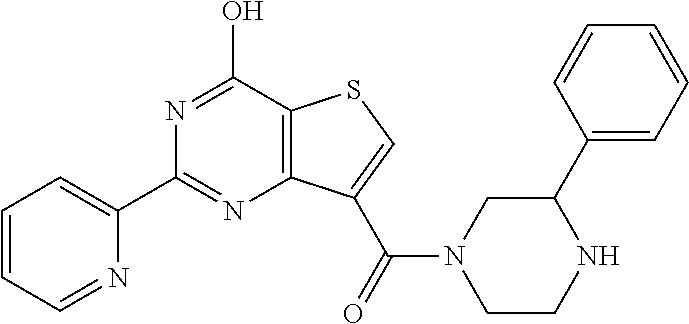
N1=C(O)C2=C(N=C1C1=CC=CC=N1)C(C(=O)N1CCNC(C3=CC=CC=C3)C1)=CS2
